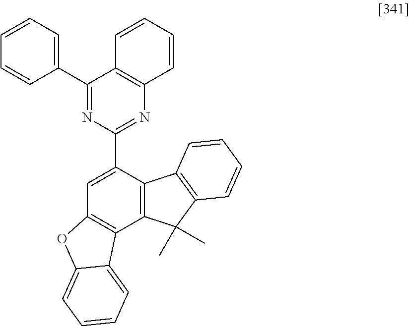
C1(C2=NC(C3=CC4=C(C5=C3C3=C(C5(C)C)C=CC=C3)C3=CC=CC=C3O4)=NC3=C2C=CC=C3)=CC=CC=C1
